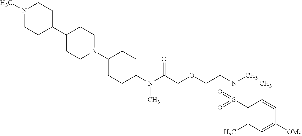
C1(N(C(COCCN(C)S(=O)(=O)C2=C(C)C=C([OMe])C=C2C)=O)C)CCC(N2CCC(C3CCN(C)CC3)CC2)CC1
